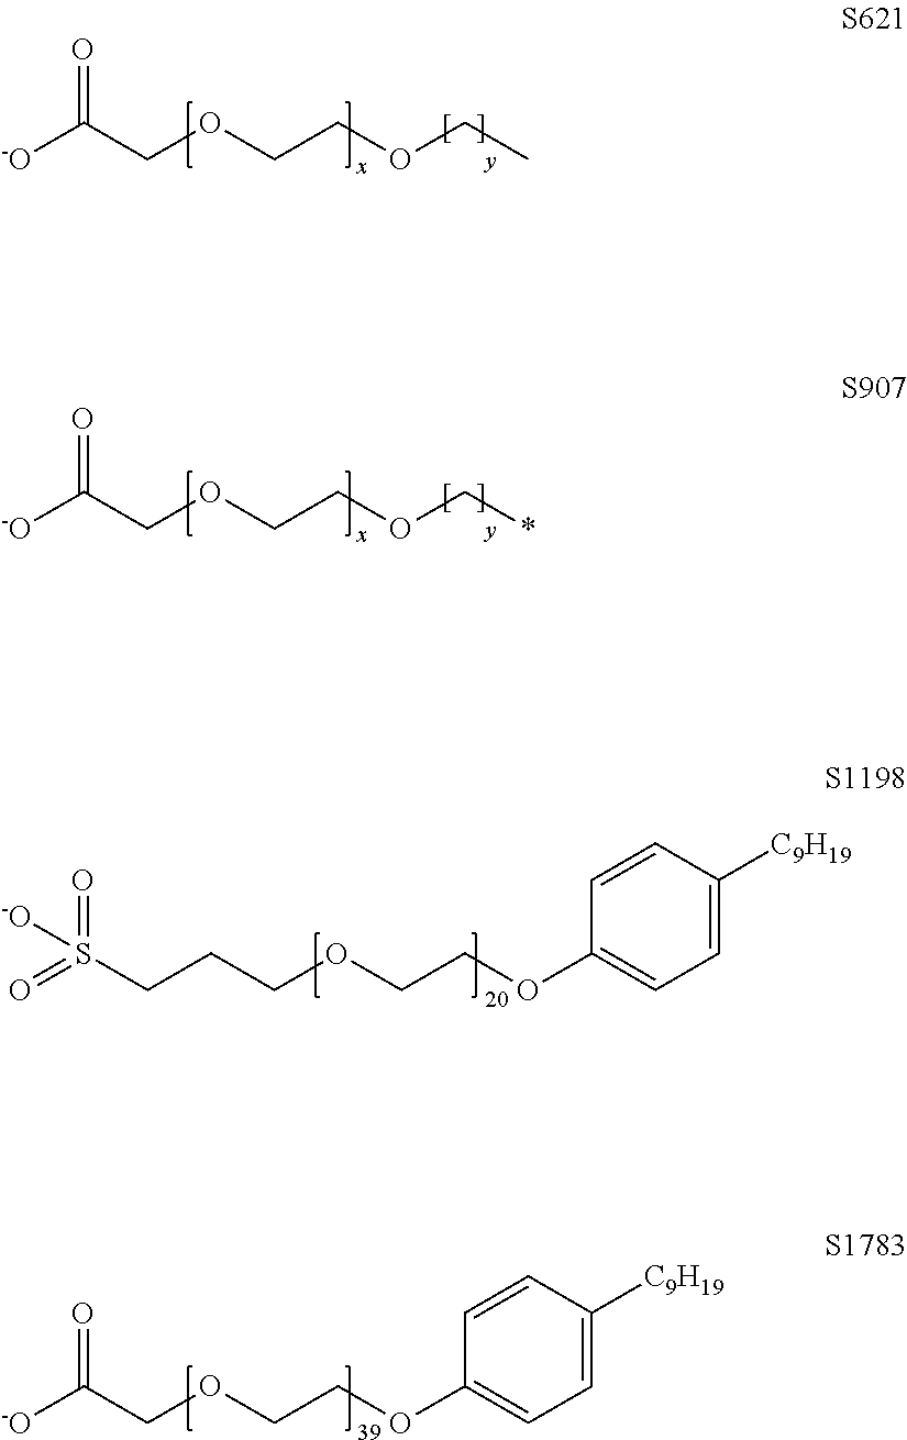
[-O]C(COCCOCC)=O.[-O]C(COCCOC*)=O.C1=CC([C9H19])=CC=C1OCCOCCCS(=O)(=O)[-O].C1=CC([C9H19])=CC=C1OCCOCC([-O])=O
